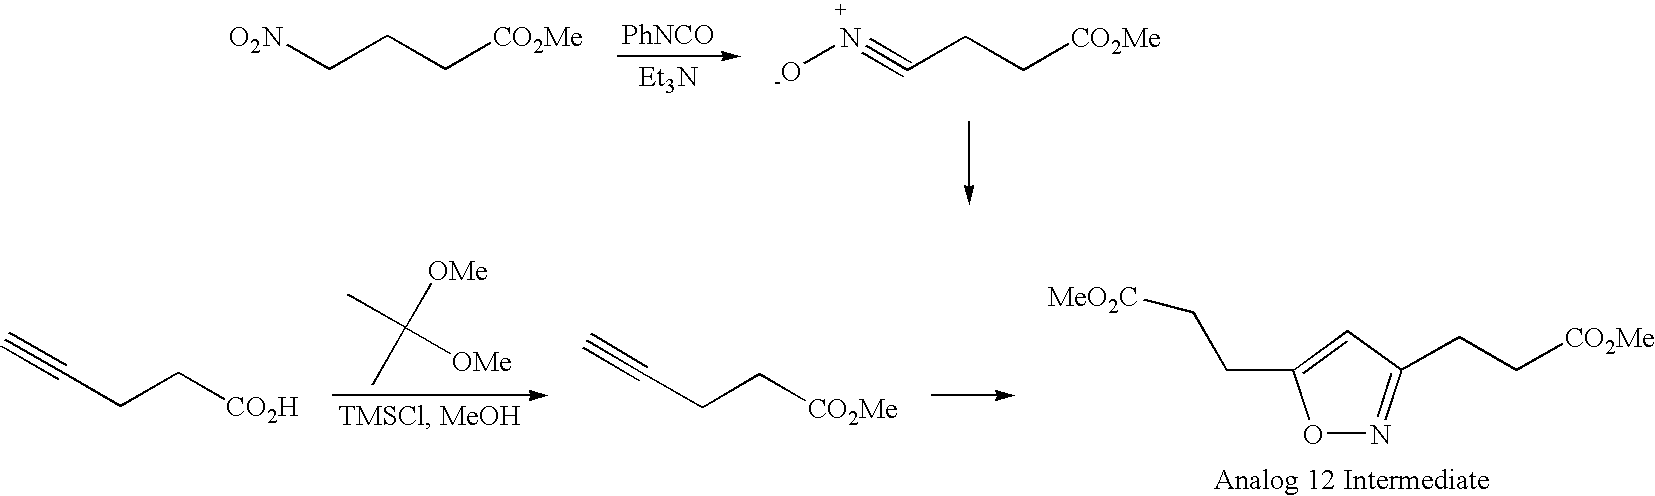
[O2N]CCC[CO2Me].[PhNCO].[Et3N].[-O]N#CCC[CO2Me].C#CCC[CO2H].CC([OMe])(C)[OMe].C#CCC[CO2Me].O1N=C(CC[CO2Me])C=C1CC[MeO2C]
